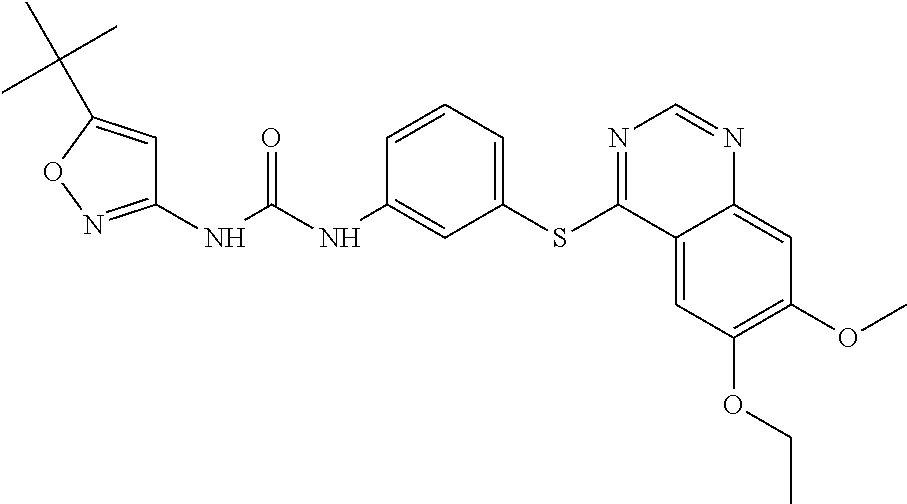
C1(NC(NC2=CC(SC3=NC=NC4=CC(OC)=C(OCC)C=C34)=CC=C2)=O)=NOC(C(C)(C)C)=C1
